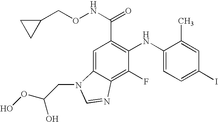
C(C1=C(NC2=CC=C(I)C=C2C)C(F)=C2C(=C1)N(CC(OO)O)C=N2)(NOCC1CC1)=O
